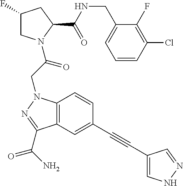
C1=CC(Cl)=C(F)C(CNC(C2CC(F)CN2C(CN2C3=C(C(C(N)=O)=N2)C=C(C#CC2=CNN=C2)C=C3)=O)=O)=C1
